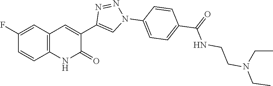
C12=C(C=C(F)C=C1)C=C(C1=CN(C3=CC=C(C(=O)NCCN(CC)CC)C=C3)N=N1)C(=O)N2
